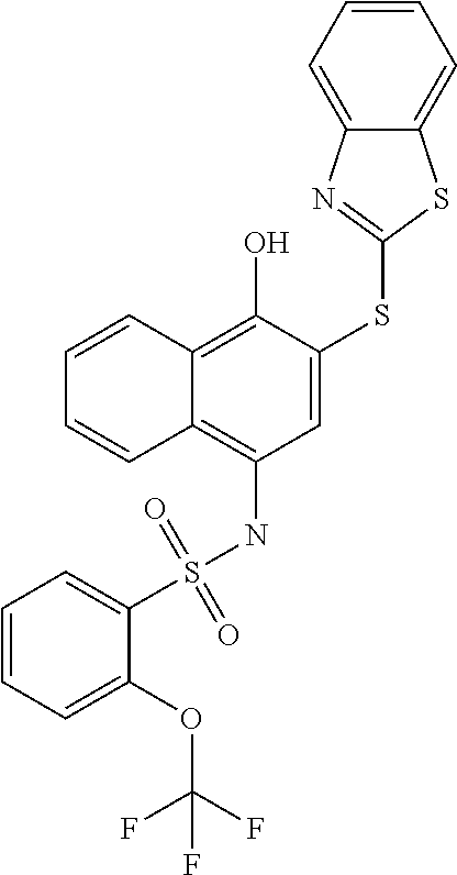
C1(S(NC2=C3C(=C(O)C(SC4=NC5=CC=CC=C5S4)=C2)C=CC=C3)(=O)=O)=CC=CC=C1OC(F)(F)F
